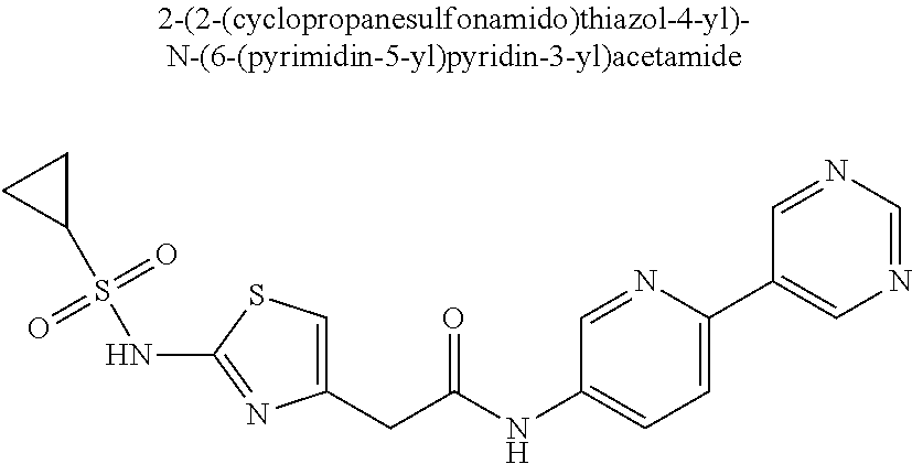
C1(CC(NC2=CC=C(C3=CN=CN=C3)N=C2)=O)=CSC(NS(C2CC2)(=O)=O)=N1
